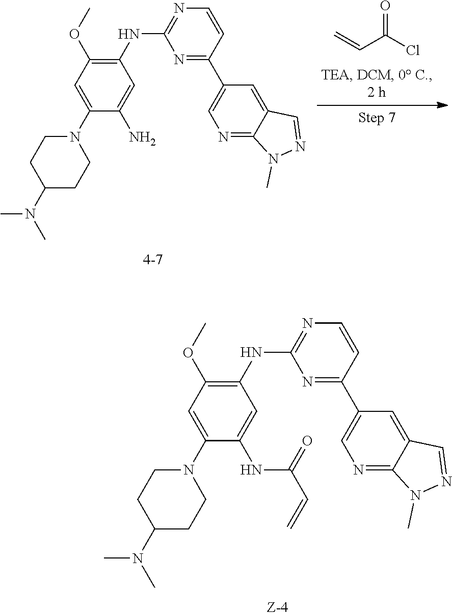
C1(NC2=NC=CC(C3=CN=C4C(=C3)C=NN4C)=N2)=C(OC)C=C(N2CCC(N(C)C)CC2)C(NC(C=C)=O)=C1.C1(NC2=NC=CC(C3=CN=C4C(=C3)C=NN4C)=N2)=C(OC)C=C(N2CCC(N(C)C)CC2)C(N)=C1.C=CC(Cl)=O
